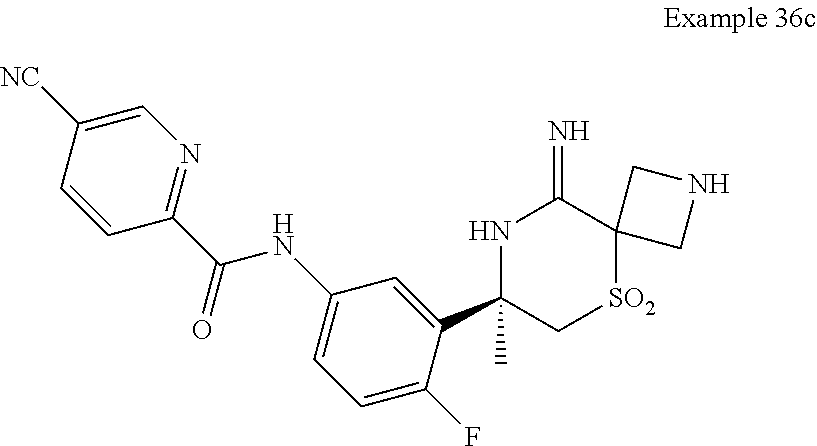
C1(C2(C)C[SO2]C3(C(=N)N2)CNC3)=CC(NC(=O)C2=NC=C([NC])C=C2)=CC=C1F
